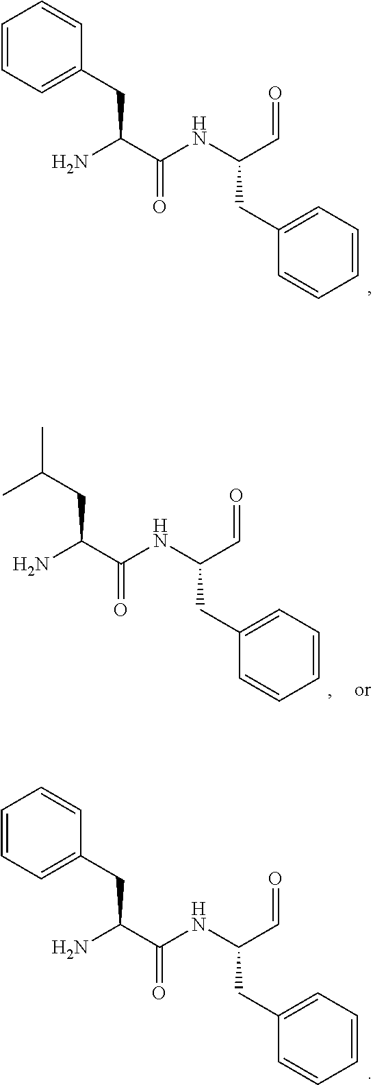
NC(C(NC(C=O)CC1=CC=CC=C1)=O)CC1=CC=CC=C1.NC(C(NC(C=O)CC1=CC=CC=C1)=O)CC(C)C.NC(C(NC(C=O)CC1=CC=CC=C1)=O)CC1=CC=CC=C1
